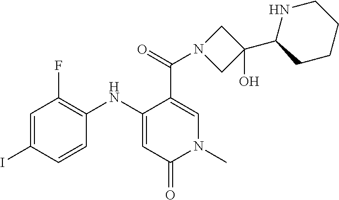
C1=C(I)C=CC(NC2=CC(=O)N(C)C=C2C(=O)N2CC(C3CCCCN3)(O)C2)=C1F
